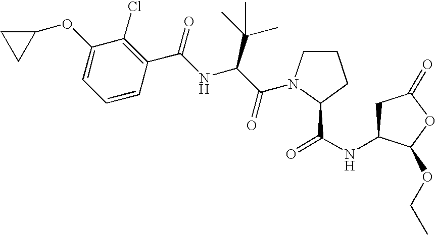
C1C(NC(=O)C2N(C(C(NC(C3=C(Cl)C(OC4CC4)=CC=C3)=O)C(C)(C)C)=O)CCC2)C(OCC)OC1=O
